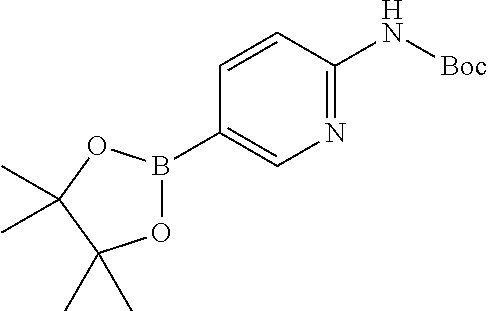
C1(B2OC(C)(C)C(C)(C)O2)=CN=C(N[Boc])C=C1
